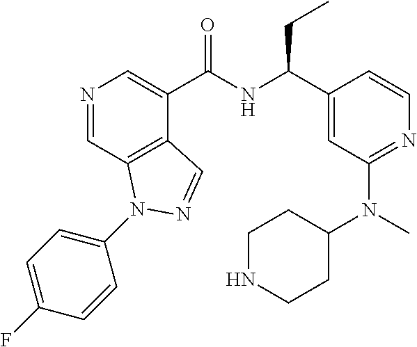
N1=CC2=C(C(C(NC(CC)C3=CC(N(C)C4CCNCC4)=NC=C3)=O)=C1)C=NN2C1=CC=C(F)C=C1
